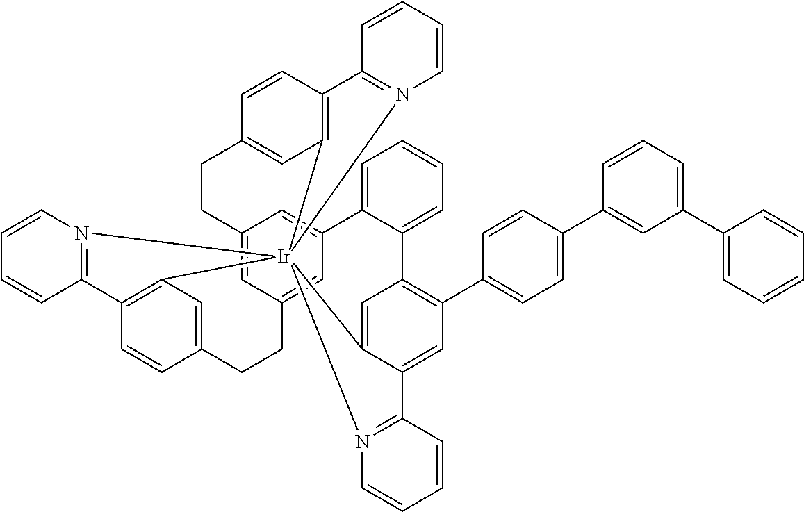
C12=CC3=CC(=C1)C1=CC=CC=C1C1=C(C4=CC=C(C5=CC(C6=CC=CC=C6)=CC=C5)C=C4)C=C4C(=C1)[Ir]15(C6=C(C=CC(=C6)CC3)C3=N1C=CC=C3)(C1=C(C=CC(=C1)CC2)C1=N5C=CC=C1)N1=C4C=CC=C1
